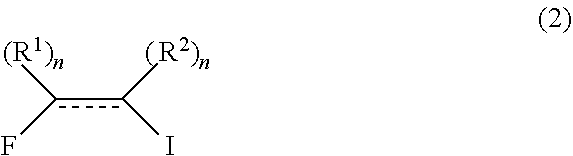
c(c([R2)n])I)([(R1)n])F
